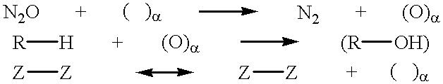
[R][H].[(R][OH)].[Z][Z].[Z][Z]
